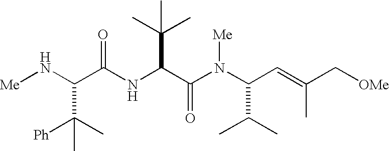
C(C(NC(C(N(C(C=C(C[OMe])C)C(C)C)[Me])=O)C(C)(C)C)=O)(C([Ph])(C)C)N[Me]
